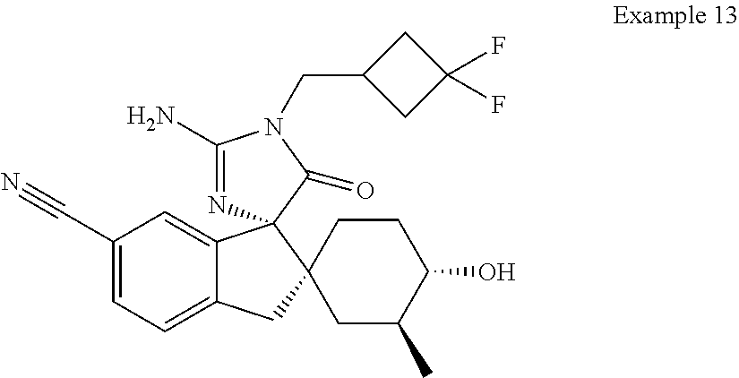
C1(C#N)=CC=C2C(=C1)C1(C3(C2)CC(C)C(O)CC3)N=C(N)N(CC2CC(F)(F)C2)C1=O
